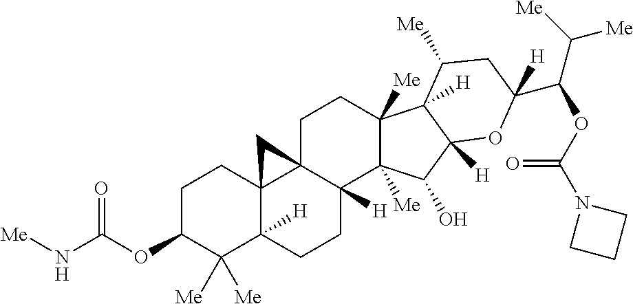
C1C23C4(C([H])(CCC2([H])C2([Me])C([Me])(C1)C1([H])C([Me])CC(C(OC(N5CCC5)=O)C([Me])[Me])([H])OC1([H])C2O)C([Me])([Me])C(OC(=O)N[Me])CC4)C3
